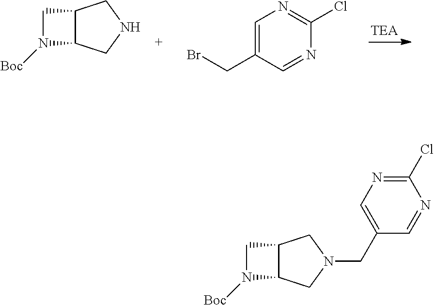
C12C(CNC1)N([Boc])C2.C1=C(CBr)C=NC(Cl)=N1.C12C(CN(CC3=CN=C(Cl)N=C3)C1)N([Boc])C2
